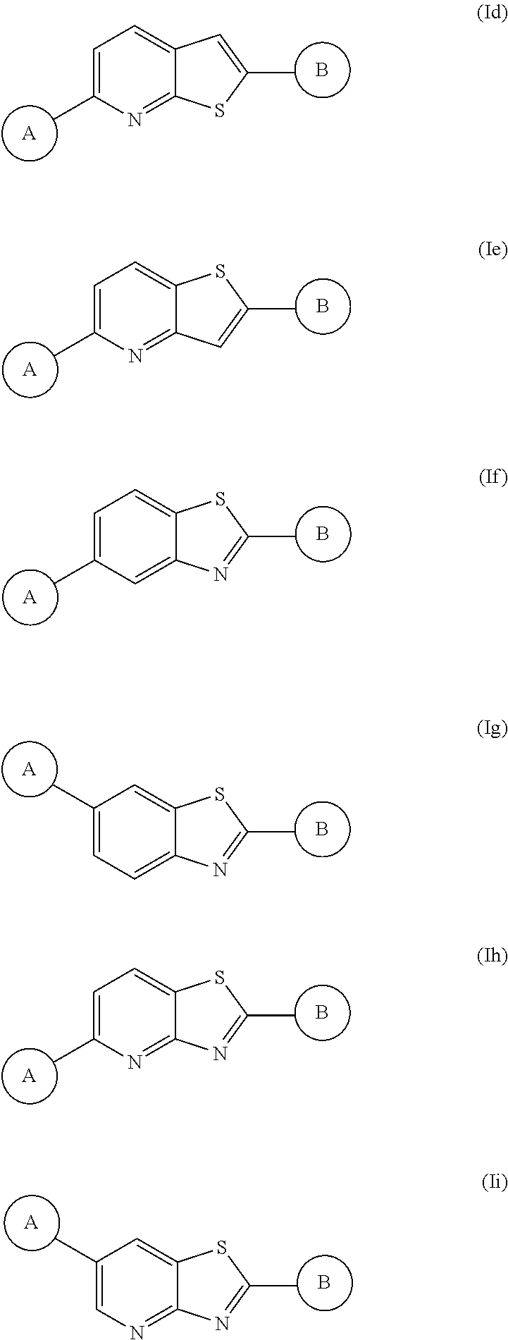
[A].B.C1=C(C)N=C2C(=C1)C=C(C)S2.[A].B.C1=C(C)N=C2C(=C1)SC(C)=C2.[A].B.C1=C(C)C=C2C(=C1)SC(C)=N2.[A].B.C1(C)=CC=C2C(=C1)SC(C)=N2.[A].B.C1=C(C)N=C2C(=C1)SC(C)=N2.[A].B.C1(C)=CN=C2C(=C1)SC(C)=N2
